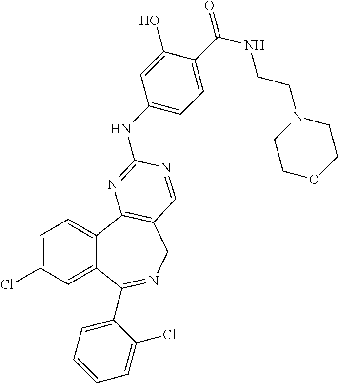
C1=C(Cl)C=C2C(=C1)C1=C(CN=C2C2=CC=CC=C2Cl)C=NC(NC2=CC=C(C(NCCN3CCOCC3)=O)C(O)=C2)=N1
